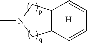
C12=C(C=CC=C1)CN(C)C2.[H]
